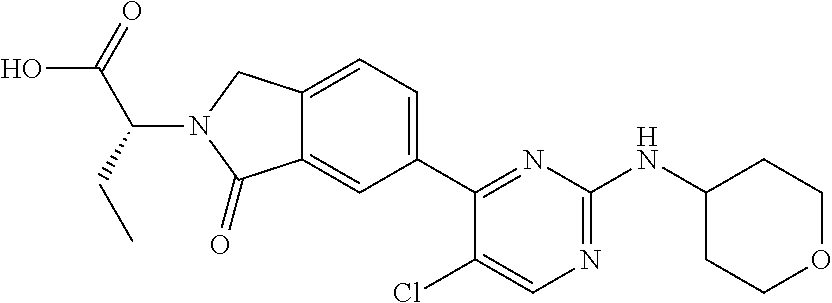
C1(Cl)=CN=C(NC2CCOCC2)N=C1C1=CC=C2C(=C1)C(=O)N(C(C(=O)O)CC)C2
